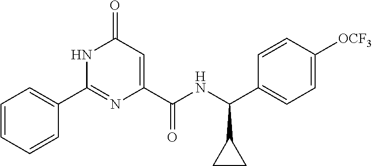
C1(=O)C=C(C(NC(C2=CC=C([OCF3])C=C2)C2CC2)=O)N=C(C2=CC=CC=C2)N1
